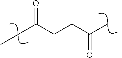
C(CC(C)=O)C(CC)=O
